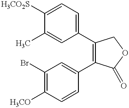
C1=C(C)C([H3CO2S])=CC=C1C1=C(C2=CC(Br)=C([H3CO])C=C2)C(=O)OC1
